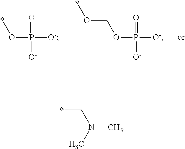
O=P([O-])([O-])O*.O=P([O-])([O-])OCO*.*CN(C)C
